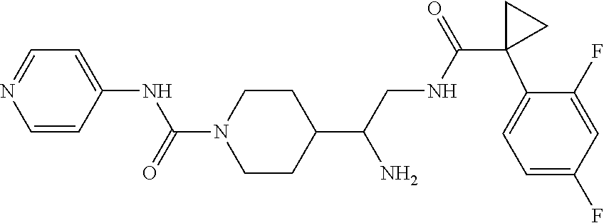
C1=CC(NC(N2CCC(C(CNC(=O)C3(C4=CC=C(F)C=C4F)CC3)N)CC2)=O)=CC=N1
